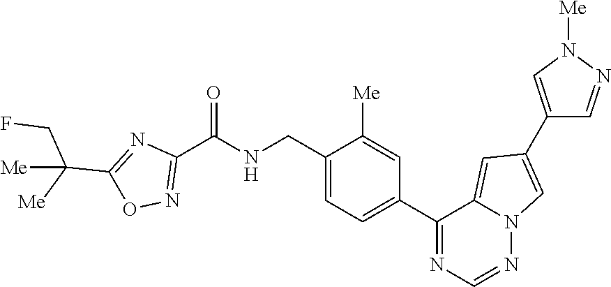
C1(CNC(C2=NOC(C([Me])(CF)[Me])=N2)=O)=CC=C(C2=NC=NN3C2=CC(C2=CN([Me])N=C2)=C3)C=C1[Me]
